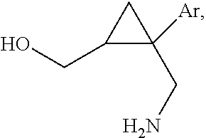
C1(CO)C([Ar])(CN)C1
